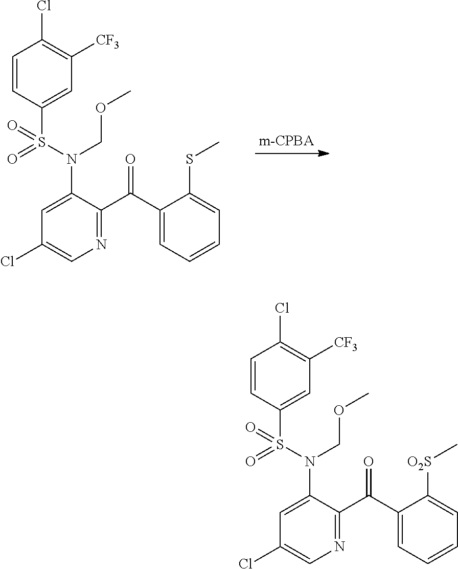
C1(N(S(C2=CC([CF3])=C(Cl)C=C2)(=O)=O)COC)=CC(Cl)=CN=C1C(C1=CC=CC=C1[O2S]C)=O.C1(N(S(C2=CC([CF3])=C(Cl)C=C2)(=O)=O)COC)=CC(Cl)=CN=C1C(C1=CC=CC=C1SC)=O
